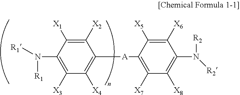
C1([X2])=C([X1])C(N([R1])[R1])=C([X3])C([X4])=C1[A]C1=C([X7])C([X8])=C(N([R2])[R2])C([X6])=C1[X5]
